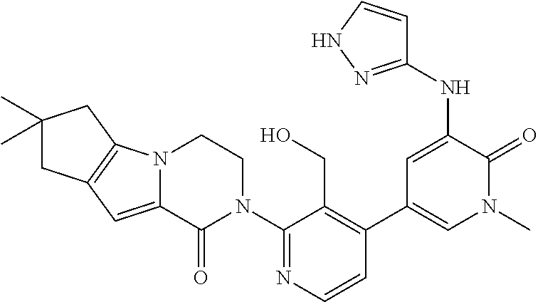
C1=CN=C(N2CCN3C(=CC4=C3CC(C)(C)C4)C2=O)C(CO)=C1C1=CN(C)C(=O)C(NC2=NNC=C2)=C1
